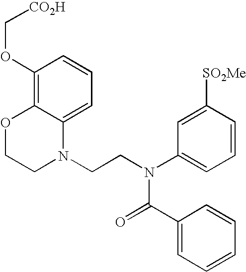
C1=C2C(=C(OC[CO2H])C=C1)OCCN2CCN(C1=CC=CC([SO2Me])=C1)C(=O)C1=CC=CC=C1
